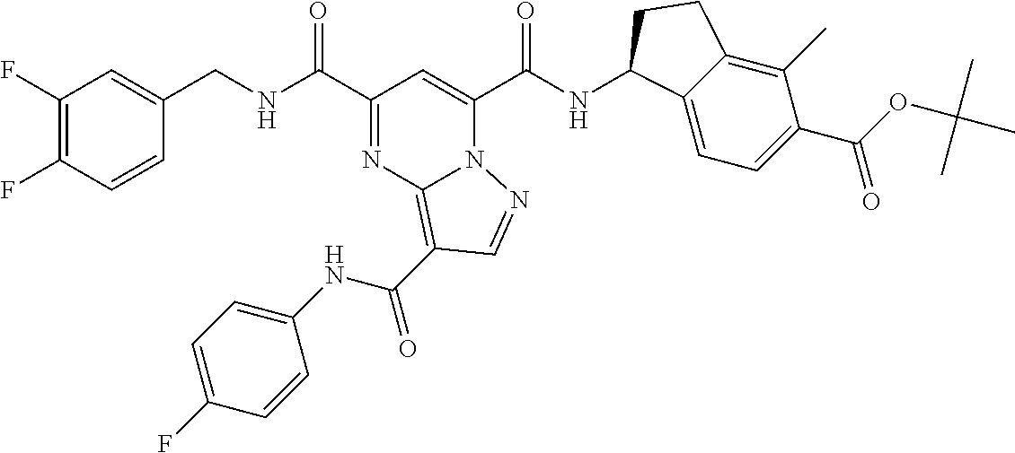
C1(F)=C(F)C=CC(CNC(C2=NC3=C(C(NC4=CC=C(F)C=C4)=O)C=NN3C(C(NC3C4=CC=C(C(OC(C)(C)C)=O)C(C)=C4CC3)=O)=C2)=O)=C1
